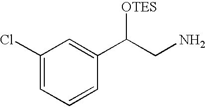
C1(Cl)=CC=CC(C(CN)[OTES])=C1
